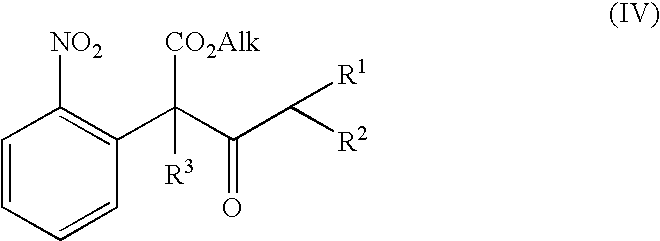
C1=CC=CC(C(C(=O)C([R2])[R1])([CO2Alk])[R3])=C1[NO2]
